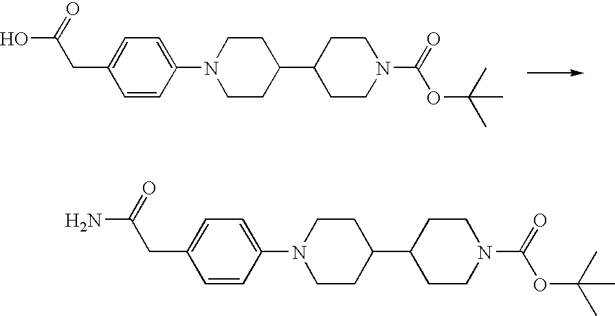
C1=CC(N2CCC(C3CCN(C(=O)OC(C)(C)C)CC3)CC2)=CC=C1CC(O)=O.C1=CC(N2CCC(C3CCN(C(=O)OC(C)(C)C)CC3)CC2)=CC=C1CC(N)=O
